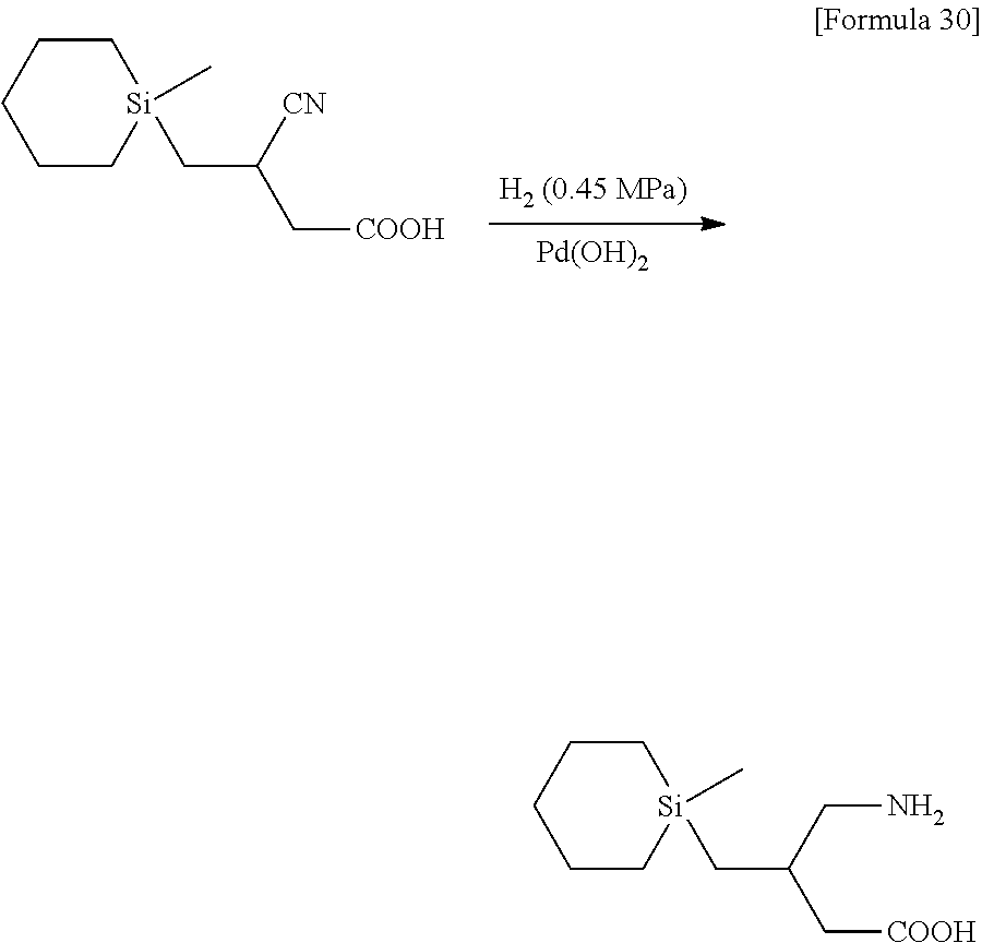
C1CCCC[Si]1(C)CC(C[COOH])[CN].[Pd(OH)2].C1CCCC[Si]1(C)CC(C[COOH])CN
